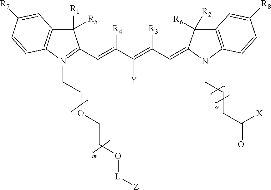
C1([R1])([R5])C2=C(N(CCOCCO[L][Z])=C1C=C(C(=C(C=C1C([R2])([R6])C3=C(N1CCCC(=O)[X])C=CC([R8])=C3)[R3])[Y])[R4])C=CC([R7])=C2
